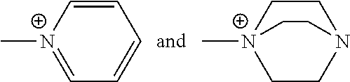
C1=[N+](C)C=CC=C1.C1CN2CC[N+]1(C)CC2
